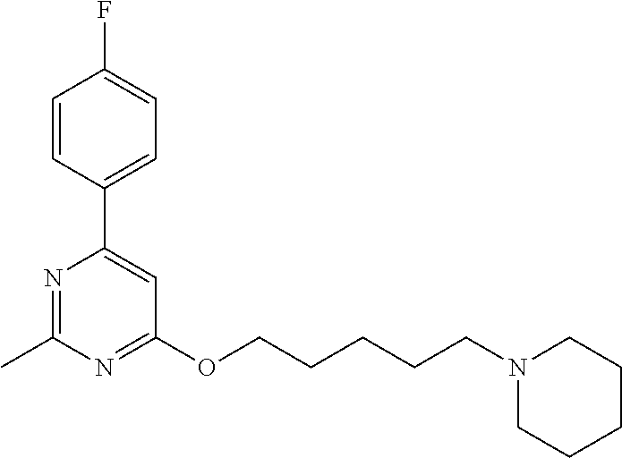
C1(C2=CC(OCCCCCN3CCCCC3)=NC(C)=N2)=CC=C(F)C=C1
